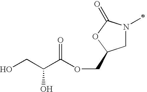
C1N(C)C(=O)OC1COC(C(CO)O)=O
